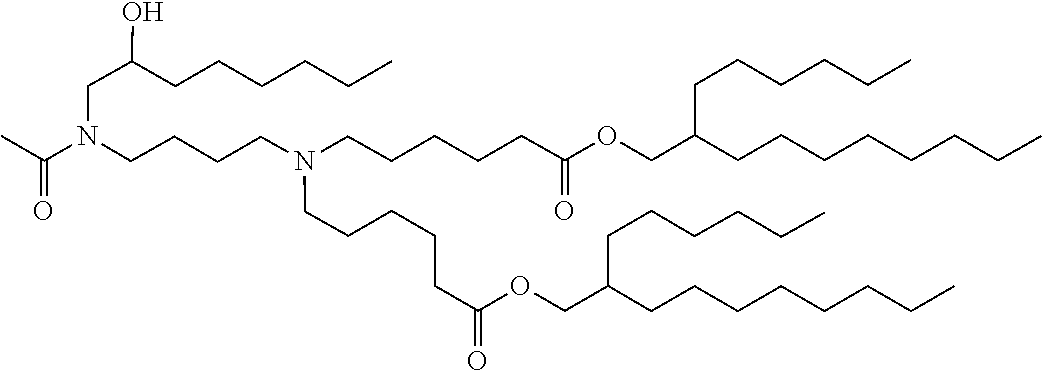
C(C(=O)OCC(CCCCCCCC)CCCCCC)CCCCN(CCCCCC(OCC(CCCCCCCC)CCCCCC)=O)CCCCN(CC(O)CCCCCC)C(C)=O
